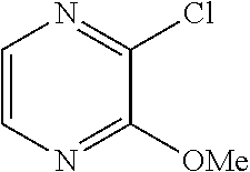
C1=CN=C([OMe])C(Cl)=N1
